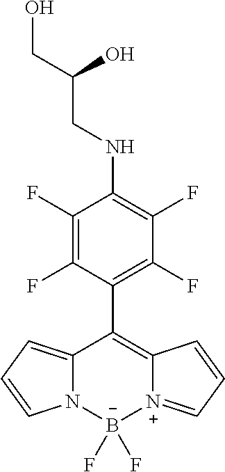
C1(C2=C3[N+](=CC=C3)[B-](F)(F)N3C2=CC=C3)=C(F)C(F)=C(NCC(O)CO)C(F)=C1F
